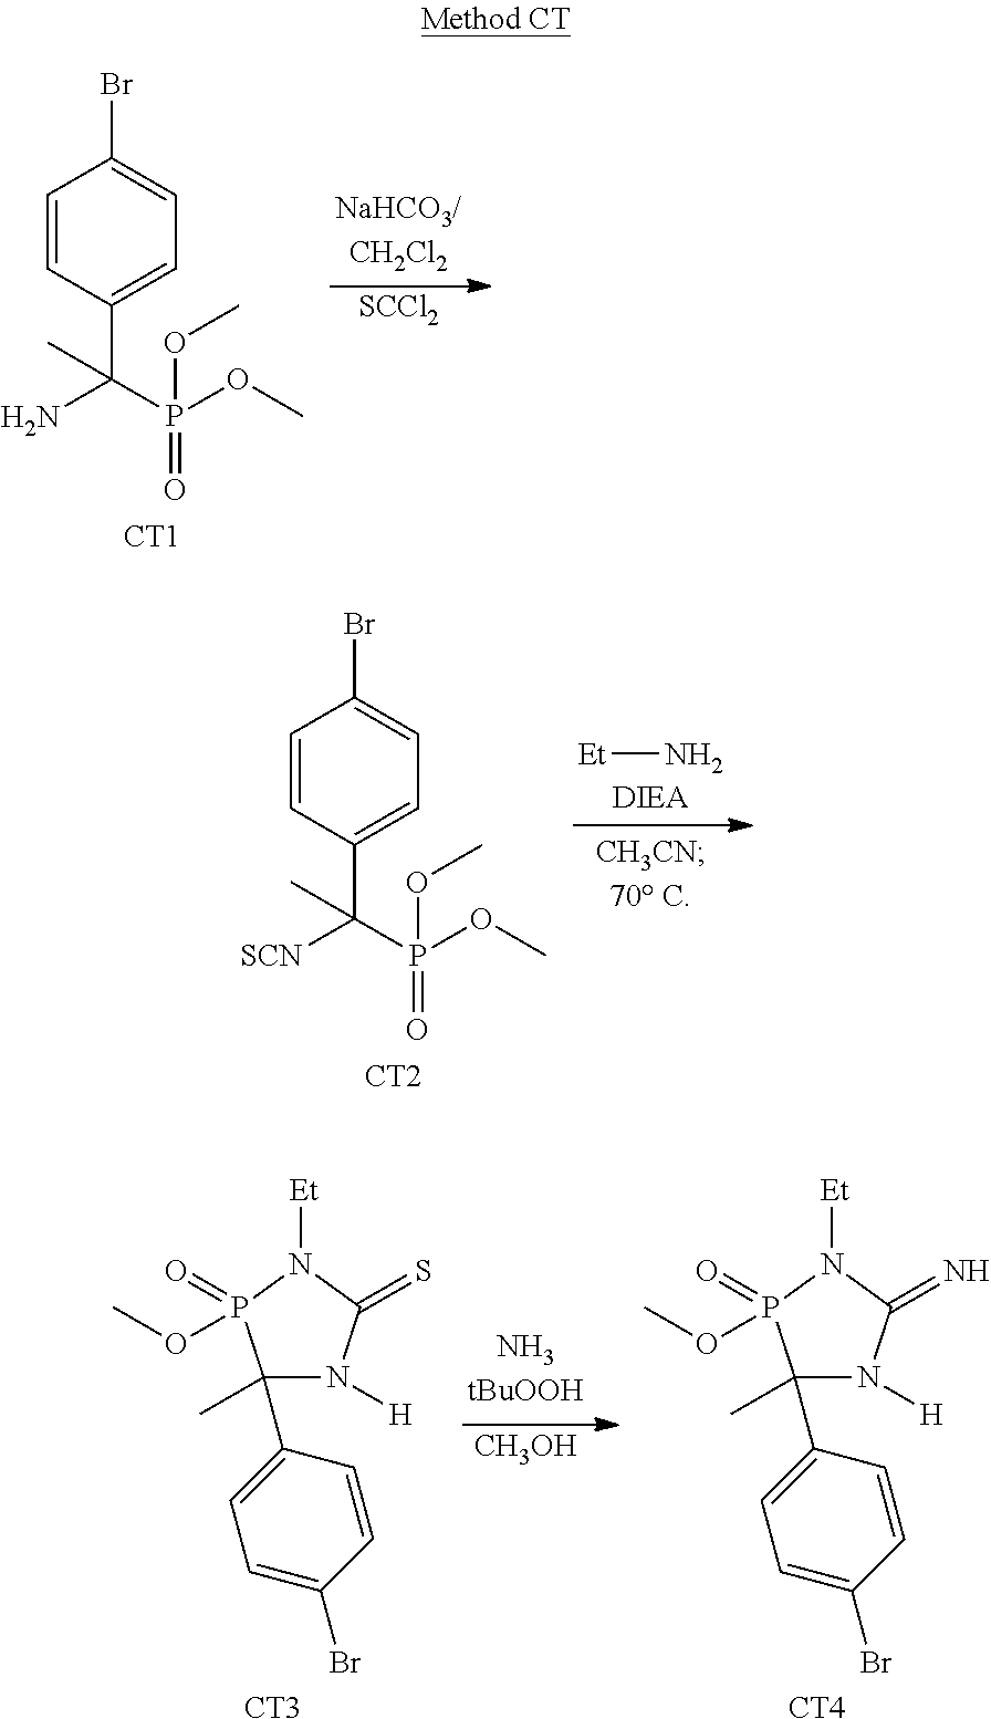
C1=CC(C(P(OC)(=O)OC)(N)C)=CC=C1Br.[CT1].[SCCl2].[CH3OH].C1(C)(C2=CC=C(Br)C=C2)N([H])C(=S)N([Et])P1(OC)=O.[CT3].C1(C)(C2=CC=C(Br)C=C2)N([H])C(=N)N([Et])P1(OC)=O.[CT4].C1=CC(C(P(OC)(=O)OC)([SCN])C)=CC=C1Br.[CT2].[Et]N
